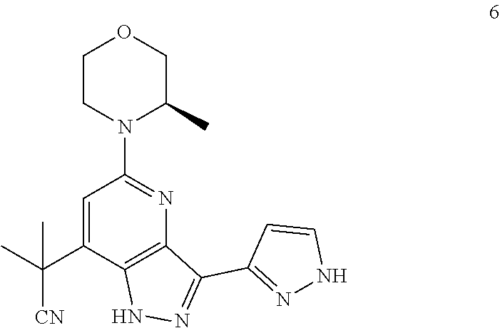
C1=C(C(C)([CN])C)C2=C(N=C1N1CCOCC1C)C(C1=NNC=C1)=NN2
